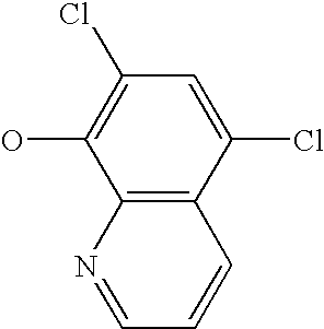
OC1=C(Cl)C=C(Cl)C2=C1N=CC=C2
